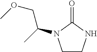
C1CNC(=O)N1C(C)COC
